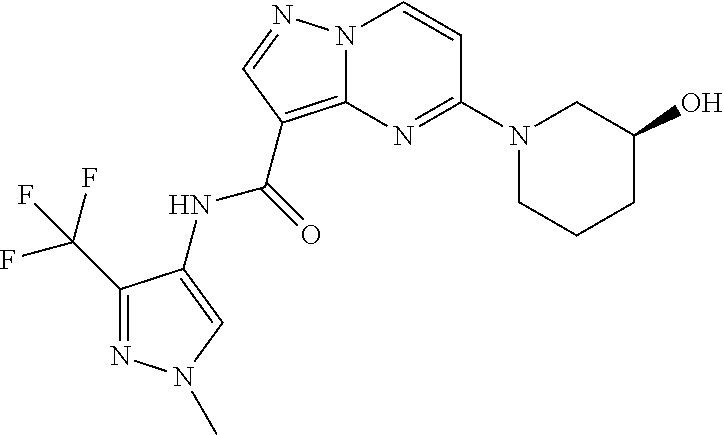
C1(C(F)(F)F)=NN(C)C=C1NC(=O)C1=C2N(N=C1)C=CC(N1CCCC(O)C1)=N2
